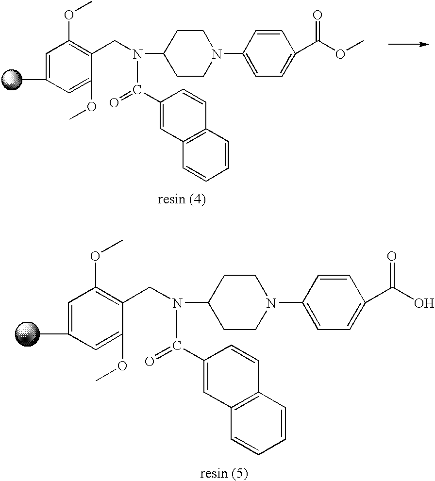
CC1=CC(OC)=C(CN(C2CCN(C3=CC=C(C(=O)OC)C=C3)CC2)C(C2=CC3=C(C=C2)C=CC=C3)=O)C(OC)=C1.CC1=CC(OC)=C(CN(C2CCN(C3=CC=C(C(=O)O)C=C3)CC2)C(C2=CC3=C(C=C2)C=CC=C3)=O)C(OC)=C1
